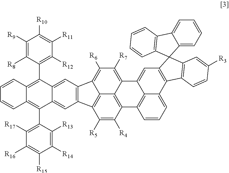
C12=CC3=C(C=C1C(C1=C([R12])C([R11])=C([R10])C([R9])=C1[R8])=C1C(=C2C2=C([R17])C([R16])=C([R15])C([R14])=C2[R13])C=CC=C1)C1=C([R6])C([R7])=C2C4=C(C([R4])=C([R5])C3=C41)C1=C3C(=CC=C1)C1=C(C=C23)C2(C3=C1C=CC([R3])=C3)C1=C(C3=CC=CC=C32)C=CC=C1
